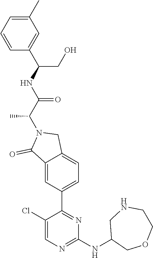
C1=CC=C(C)C=C1C(NC(C(N1C(=O)C2=CC(C3=NC(NC4COCCNC4)=NC=C3Cl)=CC=C2C1)C)=O)CO
